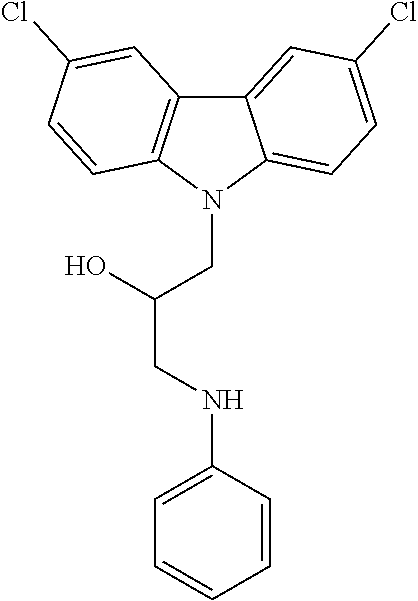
C1=CC(NCC(O)CN2C3=CC=C(Cl)C=C3C3=C2C=CC(Cl)=C3)=CC=C1
